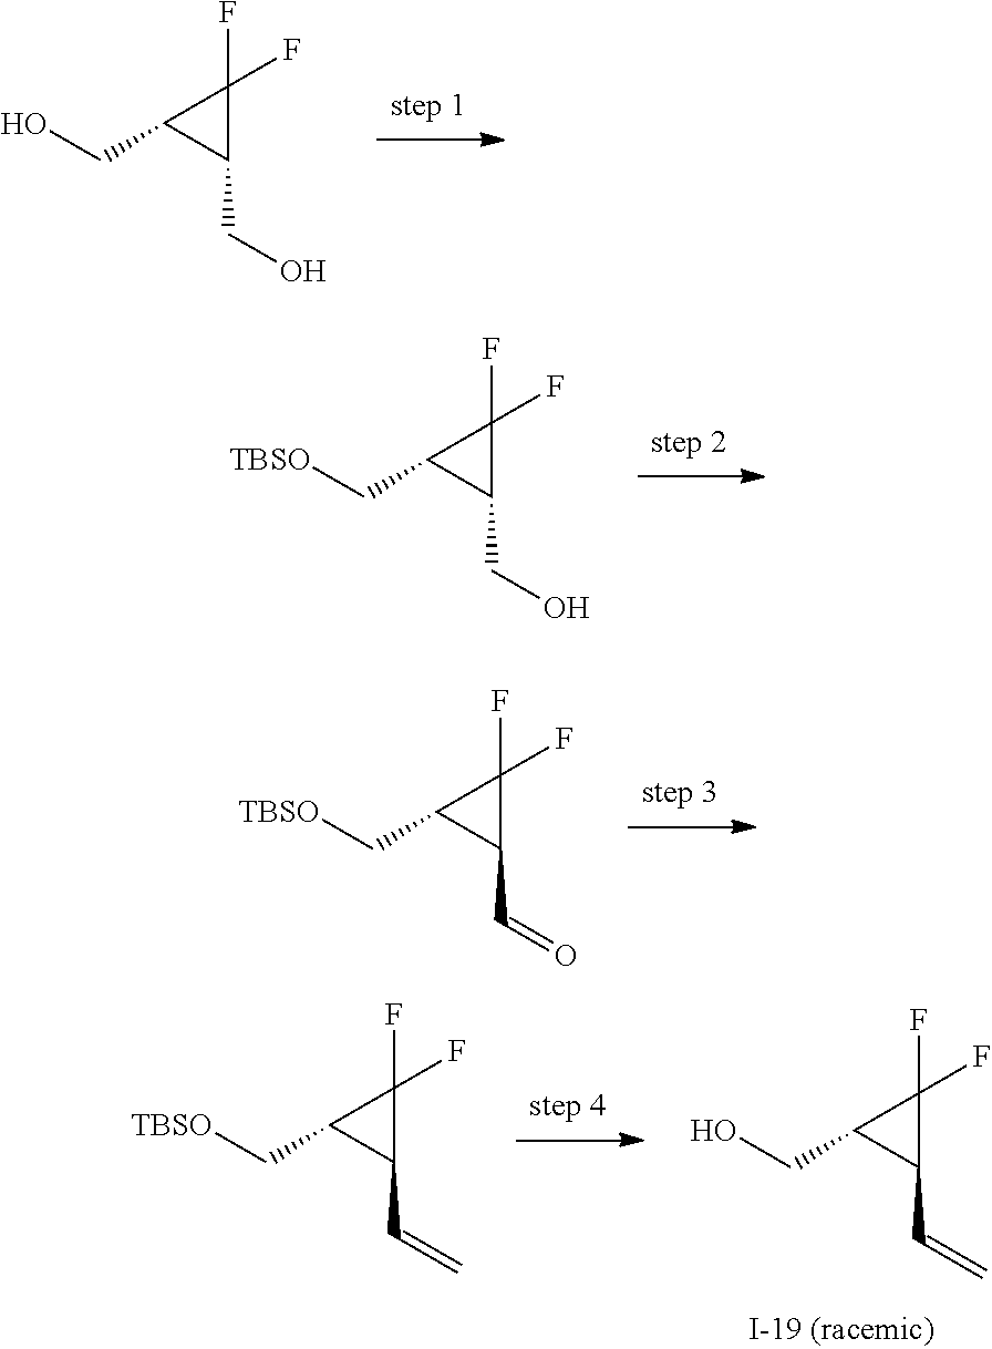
[TBSO]CC1C(CO)C1(F)F.[TBSO]CC1C(C=O)C1(F)F.OCC1C(C=C)C1(F)F.[TBSO]CC1C(C=C)C1(F)F.OCC1C(CO)C1(F)F
